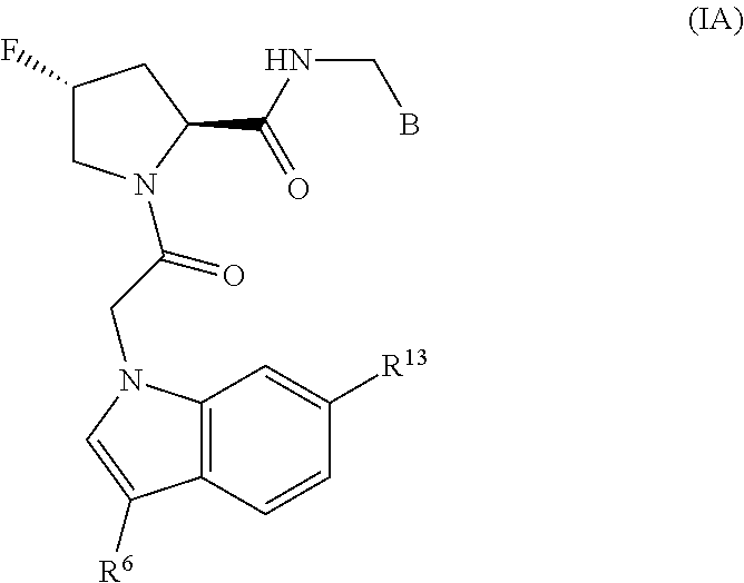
C1(F)CN(C(CN2C3=C(C=CC([R13])=C3)C([R6])=C2)=O)C(C(NCB)=O)C1
